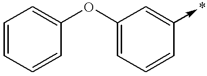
C1=CC=CC(OC2=CC=CC(->*)=C2)=C1
